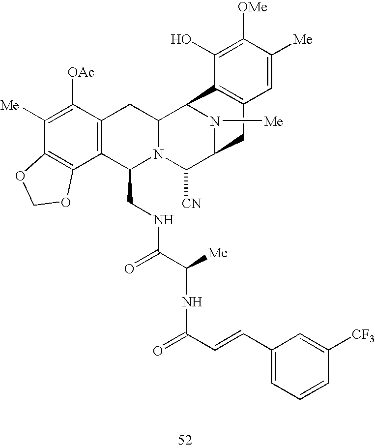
C1([Me])=C([OAc])C2=C(C3=C1OCO3)C(CNC(C(NC(C=CC1=CC=CC([CF3])=C1)=O)[Me])=O)N1C(C2)C2N([Me])C(C1[CN])CC1=C2C(O)=C([OMe])C([Me])=C1
